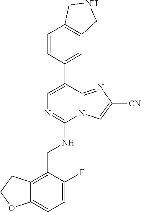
C12=CC=C(F)C(CNC3=NC=C(C4=CC5=C(C=C4)CNC5)C4=NC([CN])=CN34)=C1CCO2
